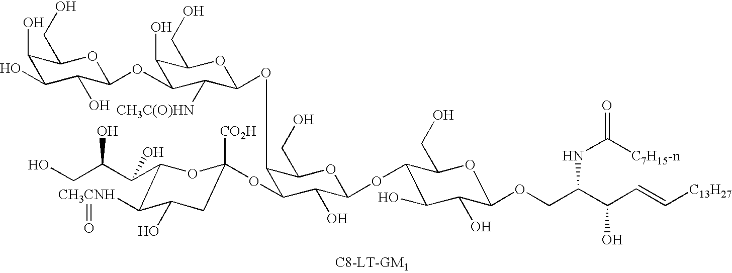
C1(OC2C([CH3C(O)HN])C(OC3C(O)C(O)C(O)C(CO)O3)C(O)C(CO)O2)C(OC2([CO2H])CC(O)C([CH3CNH]=O)C(C(C(CO)O)O)O2)C(O)C(OC2C(O)C(O)C(OCC(C(C=C[C13H27])O)NC(=O)[C7H15-n])OC2CO)OC1CO
